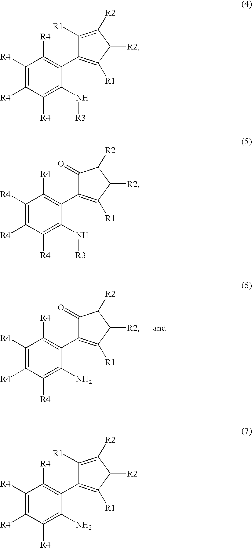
C1([R1])=C([R2])C([R2])C([R1])=C1C1=C([R4])C([R4])=C([R4])C([R4])=C1N[R3].C1(=O)C(C2=C([R4])C([R4])=C([R4])C([R4])=C2N[R3])=C([R1])C([R2])C1[R2].C1([R1])=C([R2])C([R2])C([R1])=C1C1=C([R4])C([R4])=C([R4])C([R4])=C1N.C1(=O)C(C2=C([R4])C([R4])=C([R4])C([R4])=C2N)=C([R1])C([R2])C1[R2]
